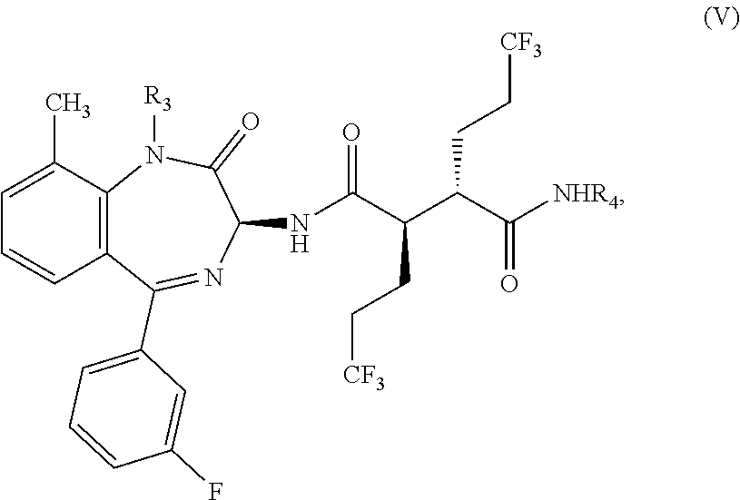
C1=CC(F)=CC(C2=NC(NC(C(C(C([NHR4])=O)CC[CF3])CC[CF3])=O)C(=O)N([R3])C3=C2C=CC=C3C)=C1
